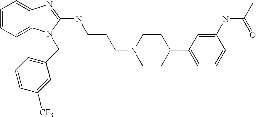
C1=CC=C2C(=C1)N=C(NCCCN1CCC(C3=CC=CC(NC(C)=O)=C3)CC1)N2CC1=CC=CC([CF3])=C1
